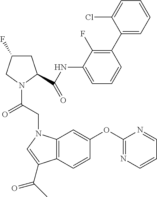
C12=C(C=CC(OC3=NC=CC=N3)=C1)C(C(C)=O)=CN2CC(N1C(C(NC2=CC=CC(C3=CC=CC=C3Cl)=C2F)=O)CC(F)C1)=O
